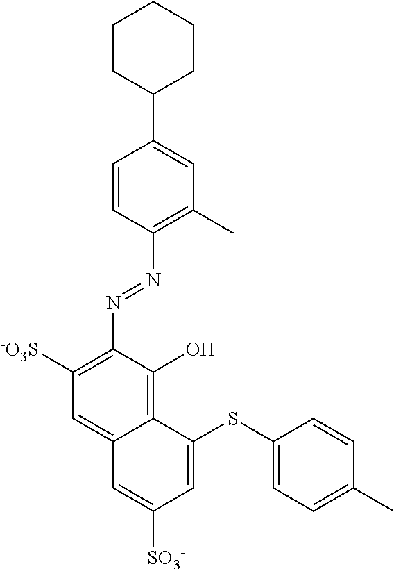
C1([-O3S])=C(N=NC2=C(C)C=C(C3CCCCC3)C=C2)C(O)=C2C(=C1)C=C([SO3-])C=C2SC1=CC=C(C)C=C1
